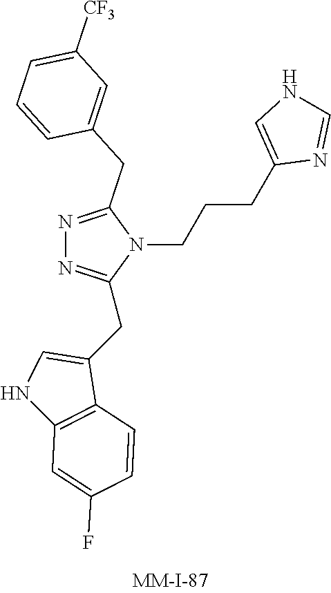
N1=C(CC2=CC([CF3])=CC=C2)N(CCCC2=CNC=N2)C(CC2=CNC3=C2C=CC(F)=C3)=N1
